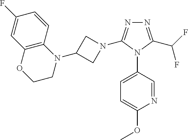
N1=C(C(F)F)N(C2=CC=C(OC)N=C2)C(N2CC(N3C4=C(OCC3)C=C(F)C=C4)C2)=N1
